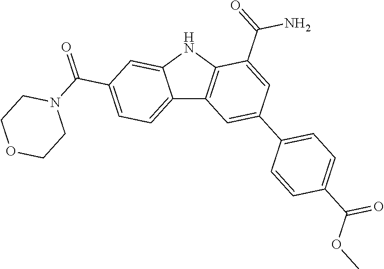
C12=CC=C(C(=O)N3CCOCC3)C=C1NC1=C2C=C(C2=CC=C(C(OC)=O)C=C2)C=C1C(=O)N
